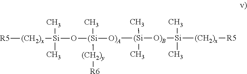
[R5][(CH2)x][Si](C)(C)O[(Si]([O)A][(Si]([O)B][Si]([(CH2)x][R5])(C)C)(C)C)(C)[(CH2)y][R6]
